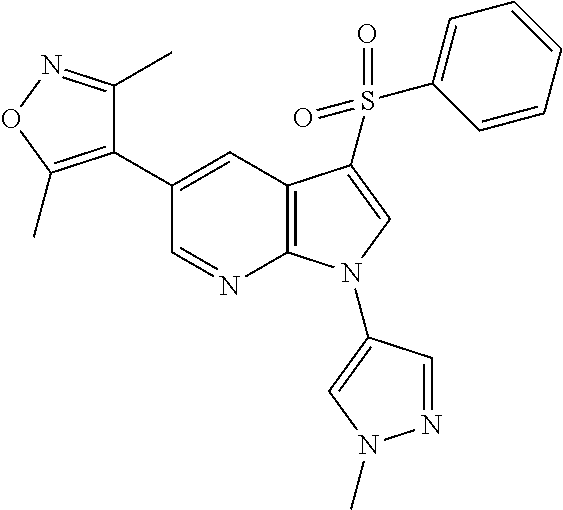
C1(C2=C(C)ON=C2C)=CC2=C(N=C1)N(C1=CN(C)N=C1)C=C2S(=O)(=O)C1=CC=CC=C1
